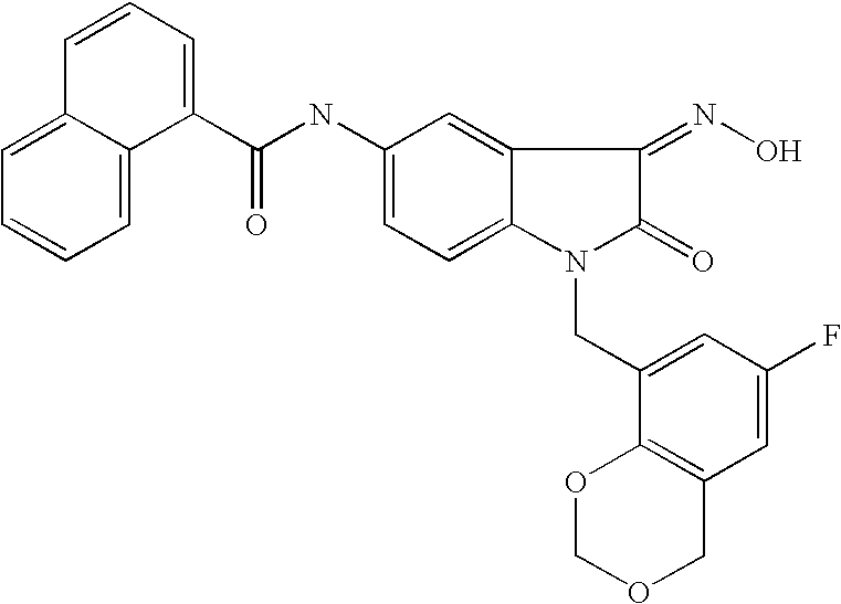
C(NC1=CC=C2C(=C1)C(=NO)C(=O)N2CC1=CC(F)=CC2=C1OCOC2)(=O)C1=CC=CC2=CC=CC=C12
